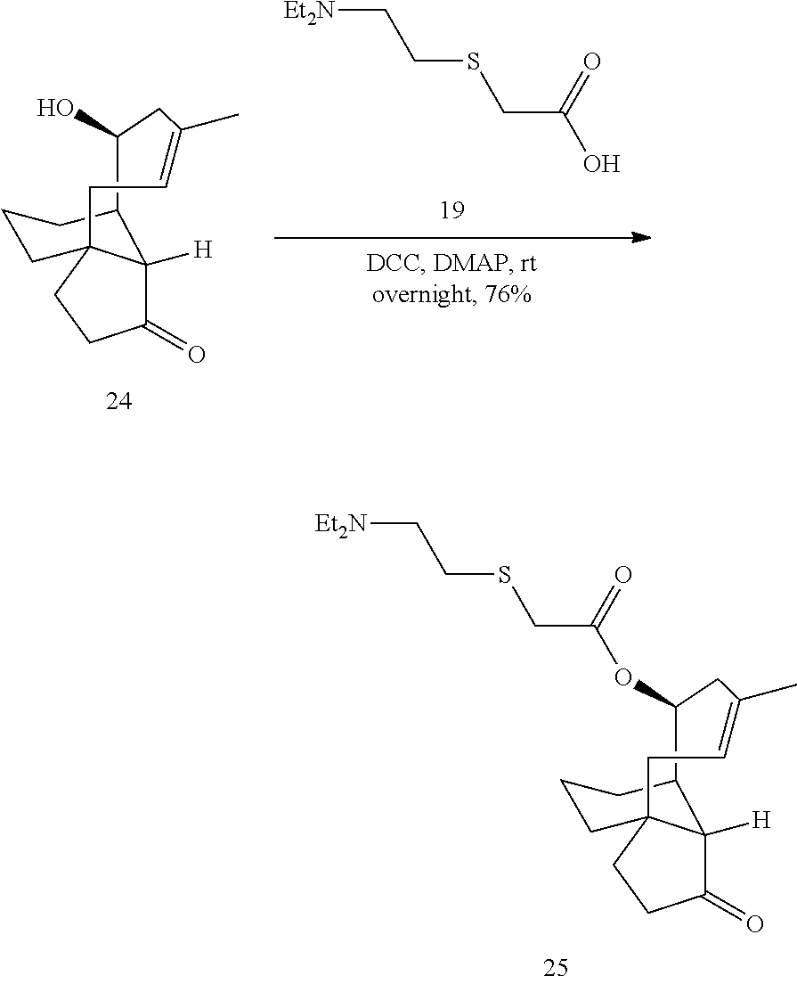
C1=C(C)CC(O)C2C3([H])C(=O)CCC3(CCC2)C1.[Et2N]CCSCC(O)=O.C1=C(C)CC(OC(CSCC[Et2N])=O)C2C3([H])C(=O)CCC3(CCC2)C1
